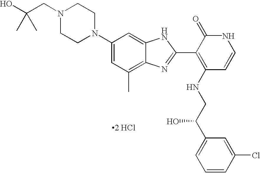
N1(CC(O)(C)C)CCN(C2=CC(C)=C3C(=C2)NC(C2=C(NCC(C4=CC=CC(Cl)=C4)O)C=CNC2=O)=N3)CC1.[2 HCl]
